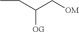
CCC(C[OM])[OG]
